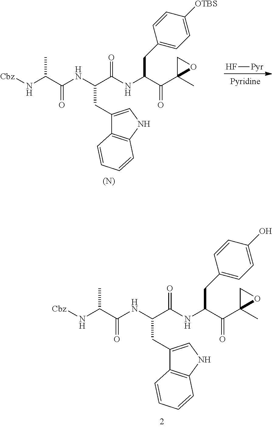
N(C(C(NC(C(NC(C(C1(C)OC1)=O)CC1=CC=C(O)C=C1)=O)CC1=CNC2=C1C=CC=C2)=O)C)[Cbz].N(C(C(NC(C(NC(C(C1(C)OC1)=O)CC1=CC=C([OTBS])C=C1)=O)CC1=CNC2=C1C=CC=C2)=O)C)[Cbz].[(N)].F[Pyr]
